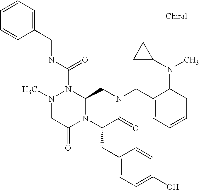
CN1CC(=O)N2C(N1C(NCC1=CC=CC=C1)=O)CN(CC1=CC=CCC1N(C1CC1)C)C(=O)C2CC1=CC=C(O)C=C1
